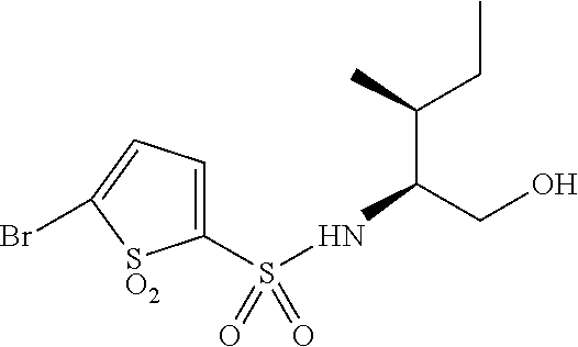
C1(S(NC(CO)C(C)CC)(=O)=O)=CC=C(Br)[SO2]1
